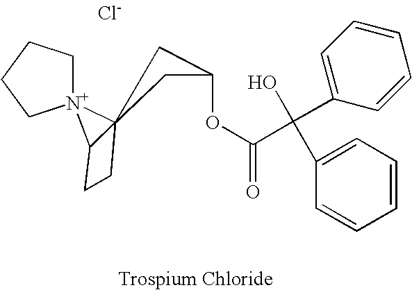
[N+]12(CCCC1)C13(C2CC1)CC(OC(=O)C(O)(C1=CC=CC=C1)C1=CC=CC=C1)C3.[Cl-]
